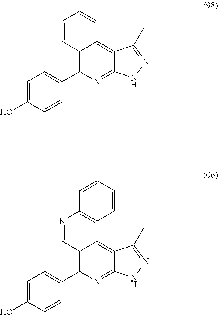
C12=C(C3=CC=C(O)C=C3)N=C3C(=C1C=CC=C2)C(C)=NN3.C12=C(C3=CC=C(O)C=C3)N=C3C(=C1C1=C(N=C2)C=CC=C1)C(C)=NN3
